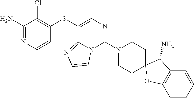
C1(N)=NC=CC(SC2=CN=C(N3CCC4(CC3)C(N)C3=C(C=CC=C3)O4)N3C2=NC=C3)=C1Cl
